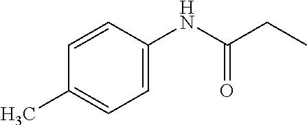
C1=C(NC(CC)=O)C=CC(C)=C1
